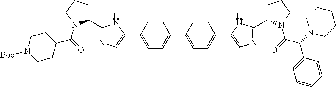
C1(C2=NC=C(C3=CC=C(C4=CC=C(C5=CN=C(C6CCCN6C(=O)C(N6CCCCC6)C6=CC=CC=C6)N5)C=C4)C=C3)N2)CCCN1C(=O)C1CCN([Boc])CC1
